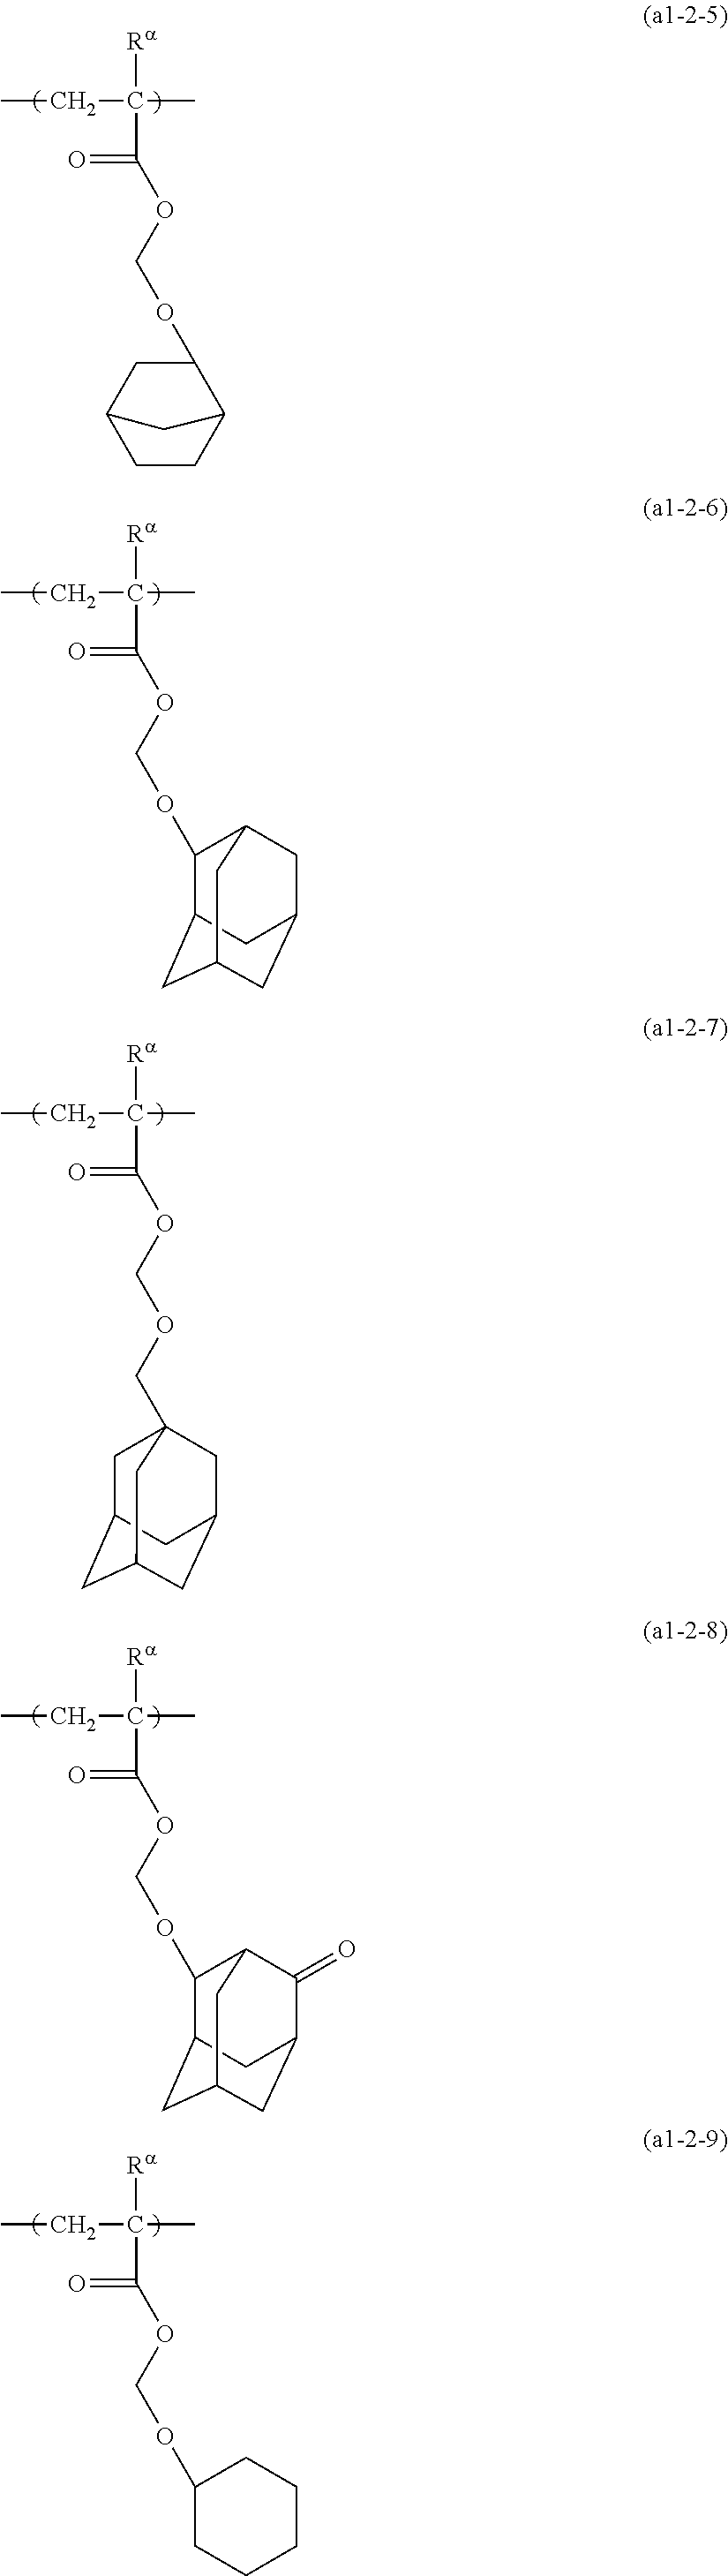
CCC([Ra])(C(=O)OCOC1CC2CCC1C2)C.CCC([Ra])(C(=O)OCOCC12CC3CC(CC(C1)C3)C2)C.CCC([Ra])(C(=O)OCOC1C2CC3CC(CC1C3)C2)C.CCC([Ra])(C(=O)OCOC1C2CC3CC(C(=O)C1C3)C2)C.CCC([Ra])(C(=O)OCOC1CCCCC1)C
